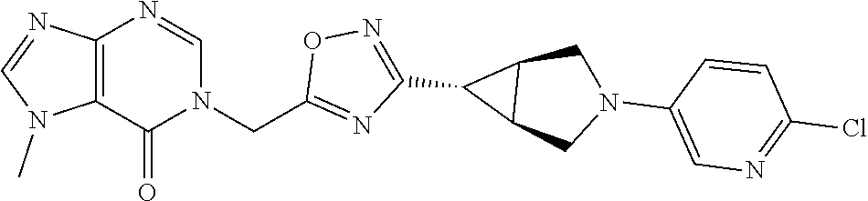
C12=C(C(=O)N(CC3=NC(C4C5C4CN(C4=CN=C(Cl)C=C4)C5)=NO3)C=N1)N(C)C=N2
